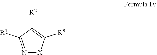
N1=C([R1])C([R2])=C([R8])[X]1
